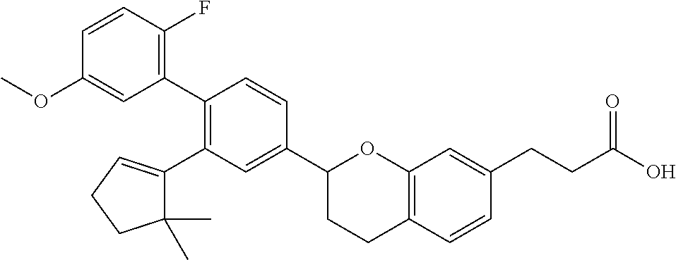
C1(C2=C(C3=CCCC3(C)C)C=C(C3CCC4=C(O3)C=C(CCC(O)=O)C=C4)C=C2)=C(F)C=CC(OC)=C1
